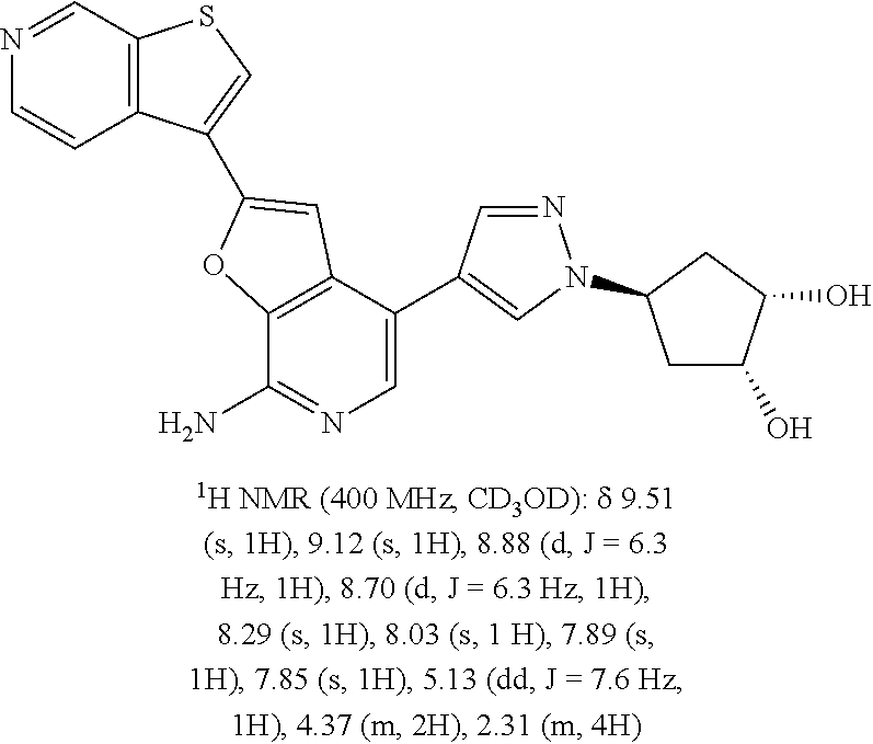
C12=C(C(C3=CN(C4CC(O)C(O)C4)N=C3)=CN=C1N)C=C(C1=CSC3=C1C=CN=C3)O2
